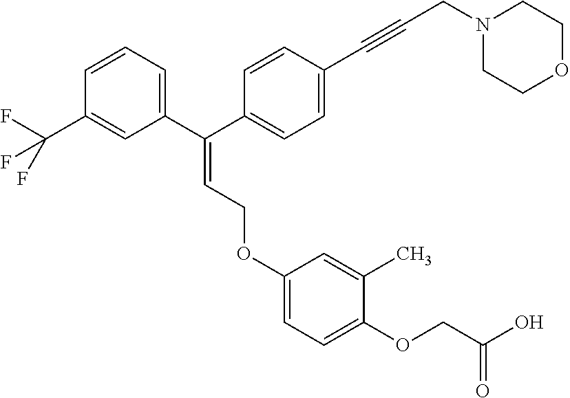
C1=C(C(F)(F)F)C=CC=C1C(C1=CC=C(C#CCN2CCOCC2)C=C1)=CCOC1=CC=C(OCC(=O)O)C(C)=C1
